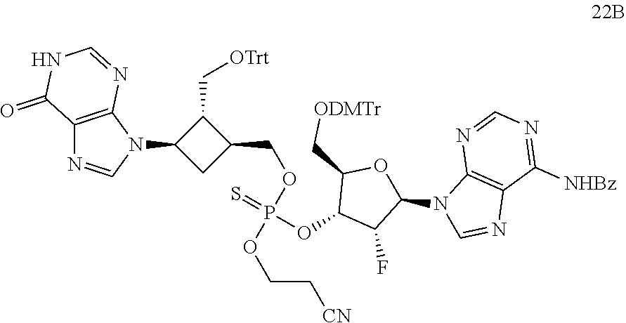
C12=C(N(C3CC(COP(OC4C(F)C(N5C=NC6=C5N=CN=C6[NHBz])OC4C[ODMTr])(OCC[CN])=S)C3C[OTrt])C=N1)N=CNC2=O
